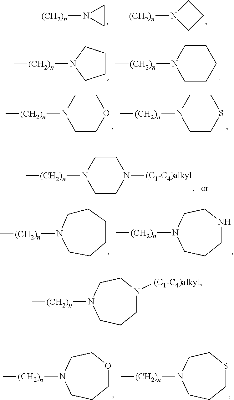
C1N([(CH2)n]C)CC1.C1N([(CH2)n]C)C1.C1CN([(CH2)n]C)CCC1.C1CCN([(CH2)n]C)C1.C1CN([(CH2)n]C)CCS1.C1CN([(CH2)n]C)CCO1.C1CN([(CH2)n]C)CCN1[(C1-C4)alkyl].C1NCCN([(CH2)n]C)CC1.C1CN([(CH2)n]C)CCCC1.C1OCCN([(CH2)n]C)CC1.C1SCCN([(CH2)n]C)CC1.C1N([(C1-C4)alkyl])CCN([(CH2)n]C)CC1
